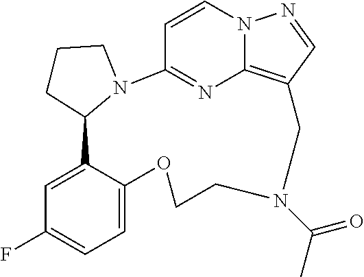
C1=CN2C3=C(C=N2)CN(C(=O)C)CCOC2=CC=C(F)C=C2C2CCCN2C1=N3
